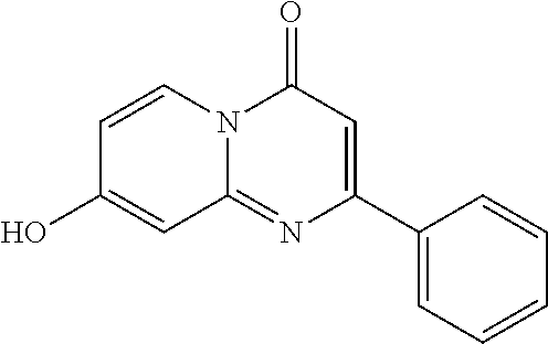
C1(C2=CC(=O)N3C(=N2)C=C(O)C=C3)=CC=CC=C1
